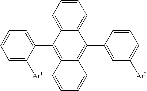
C1=CC=C2C(=C1)C(C1=CC([Ar2])=CC=C1)=C1C(=C2C2=CC=CC=C2[Ar1])C=CC=C1
